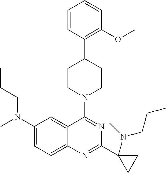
C1(N(C)CCC)=CC=C2C(=C1)C(N1CCC(C3=C(OC)C=CC=C3)CC1)=NC(C1(N(C)CCC)CC1)=N2
